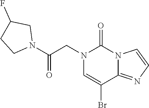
N1(CC(N2CC(F)CC2)=O)C=C(Br)C2=NC=CN2C1=O
